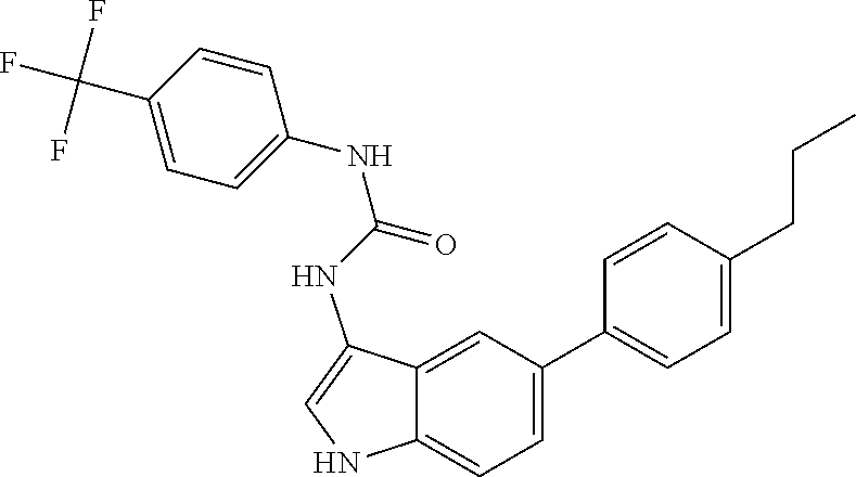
N(C1=CC=C(C(F)(F)F)C=C1)C(NC1=CNC2=CC=C(C3=CC=C(CCC)C=C3)C=C12)=O
